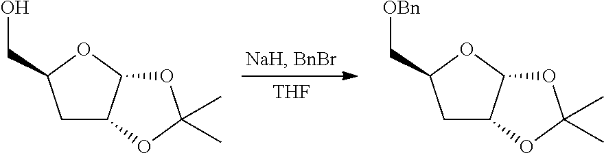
C1C2C(OC1CO)OC(C)(C)O2.C1C2C(OC1C[OBn])OC(C)(C)O2.[THF]
